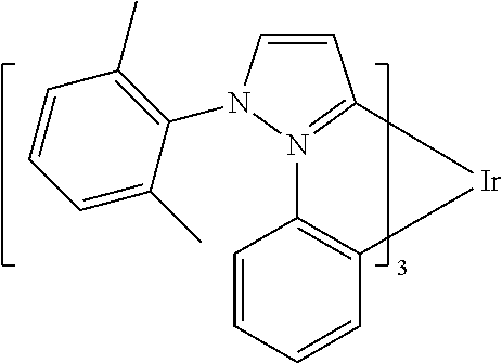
C1=CN(C2=C(C)C=CC=C2C)N2=C1[Ir]C1=C2C=CC=C1
